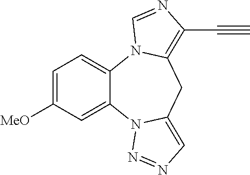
C1=C([MeO])C=C2C(=C1)N1C(=C(C#C)N=C1)CC1=CN=NN21
